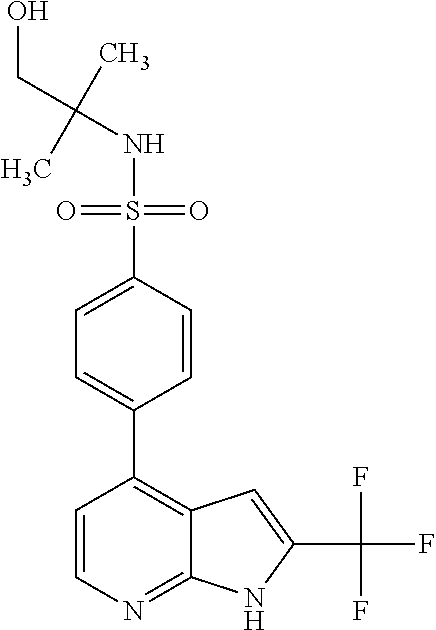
C(NS(=O)(=O)C1=CC=C(C2=C3C(=NC=C2)NC(C(F)(F)F)=C3)C=C1)(CO)(C)C
